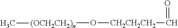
[CH2CH2CH2](O[(OCH2CH2)n]C)C=O
